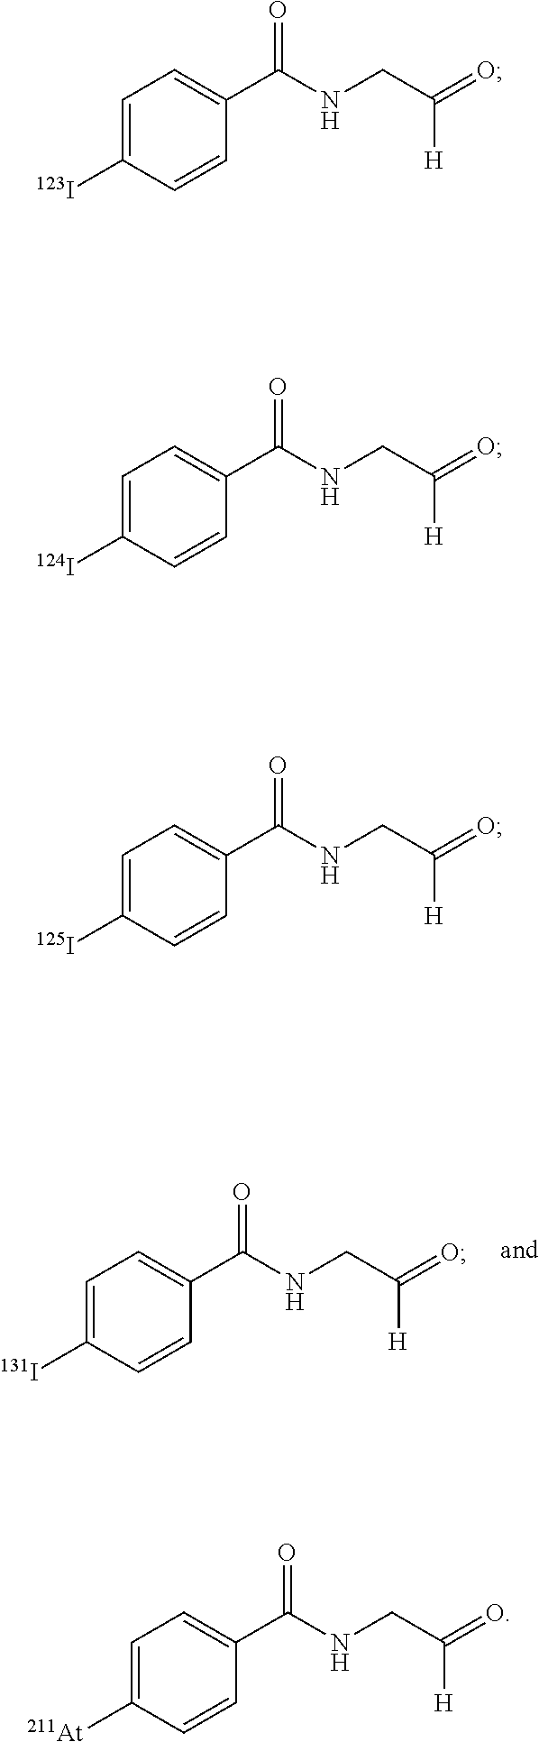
C1=C([131I])C=CC(C(NCC(=O)[H])=O)=C1.C1=C([123I])C=CC(C(NCC(=O)[H])=O)=C1.C1=C([124I])C=CC(C(NCC(=O)[H])=O)=C1.C1=C([125I])C=CC(C(NCC(=O)[H])=O)=C1.C1=C([At])C=CC(C(NCC(=O)[H])=O)=C1
